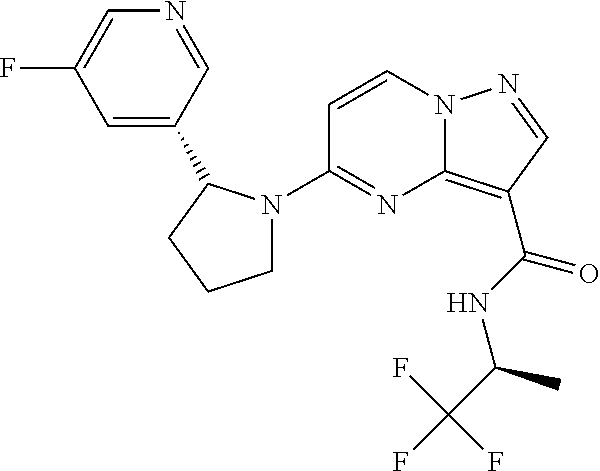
FC1=CN=CC(C2N(C3=NC4=C(C(NC(C)C(F)(F)F)=O)C=NN4C=C3)CCC2)=C1
